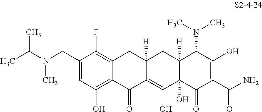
C1(CN(C)C(C)C)=CC(O)=C2C(=C1F)CC1([H])CC3([H])C(N(C)C)C(O)=C(C(N)=O)C(=O)C3(O)C(O)=C1C2=O
